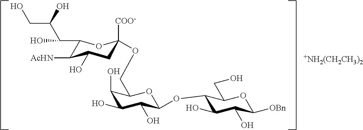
C1(C(C(CO)O)O)C([AcHN])C(O)CC([COO-])(OCC2C(O)C(O)C(O)C(OC3C(O)C(O)C([OBn])OC3CO)O2)O1.[+NH2(CH2CH3)2]
